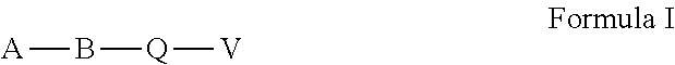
[A]B[Q][V]
